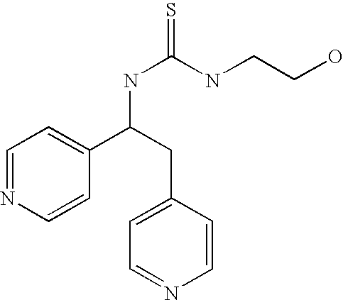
C1=NC=CC(C(NC(=S)NCCO)CC2=CC=NC=C2)=C1
